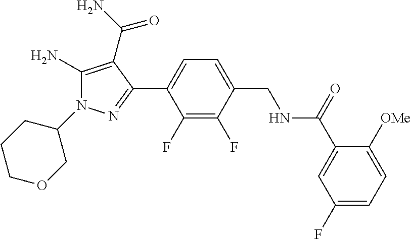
C1(F)=C(F)C(C2=NN(C3CCCOC3)C(N)=C2C(=O)N)=CC=C1CNC(C1=CC(F)=CC=C1[OMe])=O
